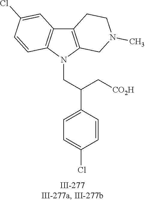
N1(CC(C2=CC=C(Cl)C=C2)C[CO2H])C2=C(C3=C1C=CC(Cl)=C3)CCN(C)C2
